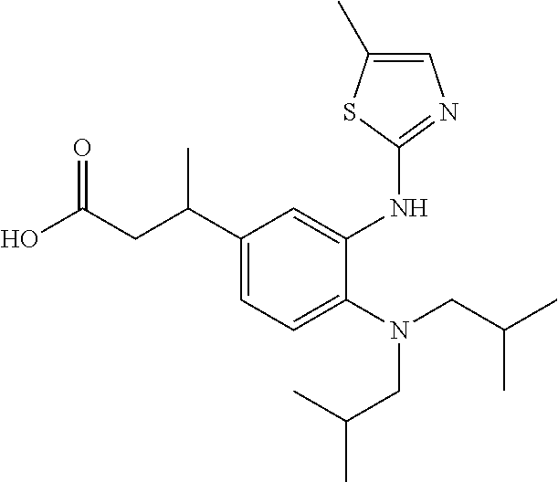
OC(CC(C1=CC=C(N(CC(C)C)CC(C)C)C(NC2=NC=C(C)S2)=C1)C)=O
